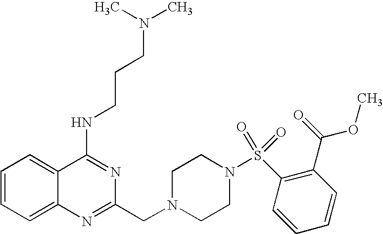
C1=CC=C2C(=C1)C(NCCCN(C)C)=NC(CN1CCN(S(C3=C(C(=O)OC)C=CC=C3)(=O)=O)CC1)=N2
